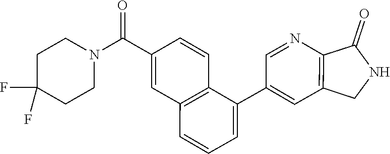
C1(C2=CC=CC3=C2C=CC(C(N2CCC(F)(F)CC2)=O)=C3)=CC2=C(N=C1)C(=O)NC2
